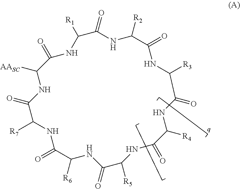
O=C1C([AASC])NC(=O)C([R7])NC(=O)C([R6])NC(=O)C([R5])NC(=O)C([R4])NC(=O)C([R3])NC(=O)C([R2])NC(=O)C([R1])N1
